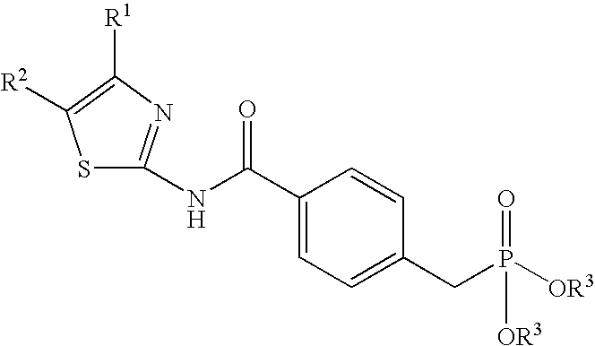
S1C(NC(C2=CC=C(CP([OR3])(=O)[OR3])C=C2)=O)=NC([R1])=C1[R2]
